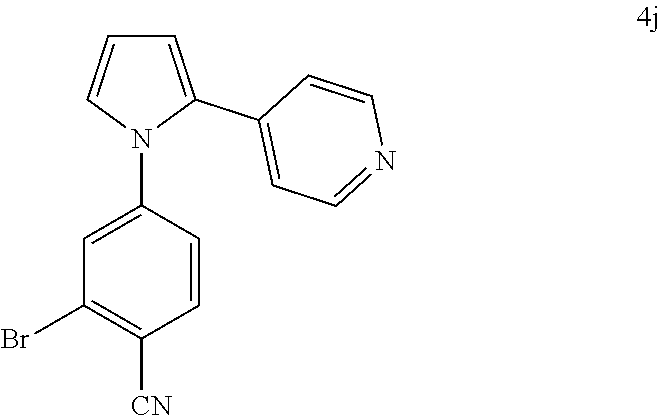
C1(Br)=C([CN])C=CC(N2C(C3=CC=NC=C3)=CC=C2)=C1
